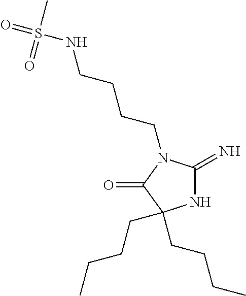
N1C(=N)N(CCCCNS(=O)(C)=O)C(=O)C1(CCCC)CCCC
